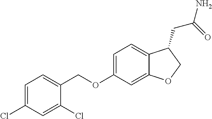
C1=C(Cl)C=C(Cl)C(COC2=CC=C3C(=C2)OCC3CC(N)=O)=C1
